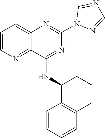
C1=CN=C2C(=C1)N=C(N1N=CN=C1)N=C2NC1C2=C(CCC1)C=CC=C2
